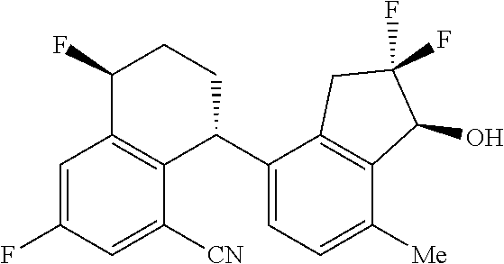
C1=C(F)C=C([CN])C2=C1C(F)CCC2C1=CC=C([Me])C2=C1CC(F)(F)C2O
